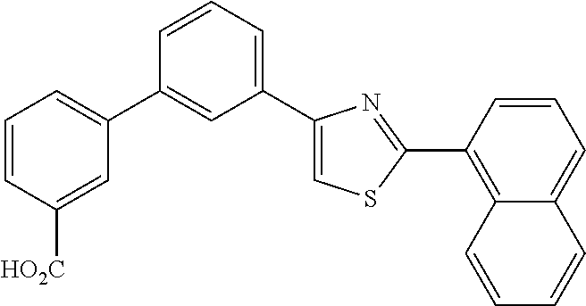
C1=CC([HO2C])=CC(C2=CC(C3=CSC(C4=C5C(=CC=C4)C=CC=C5)=N3)=CC=C2)=C1
